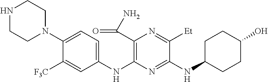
C1(NC2=C(C(N)=O)N=C([Et])C(NC3CCC(O)CC3)=N2)=CC=C(N2CCNCC2)C([F3C])=C1
